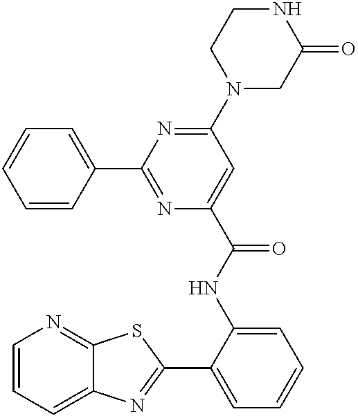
C1=CC=C2C(=N1)SC(C1=CC=CC=C1NC(=O)C1=CC(N3CC(=O)NCC3)=NC(C3=CC=CC=C3)=N1)=N2
